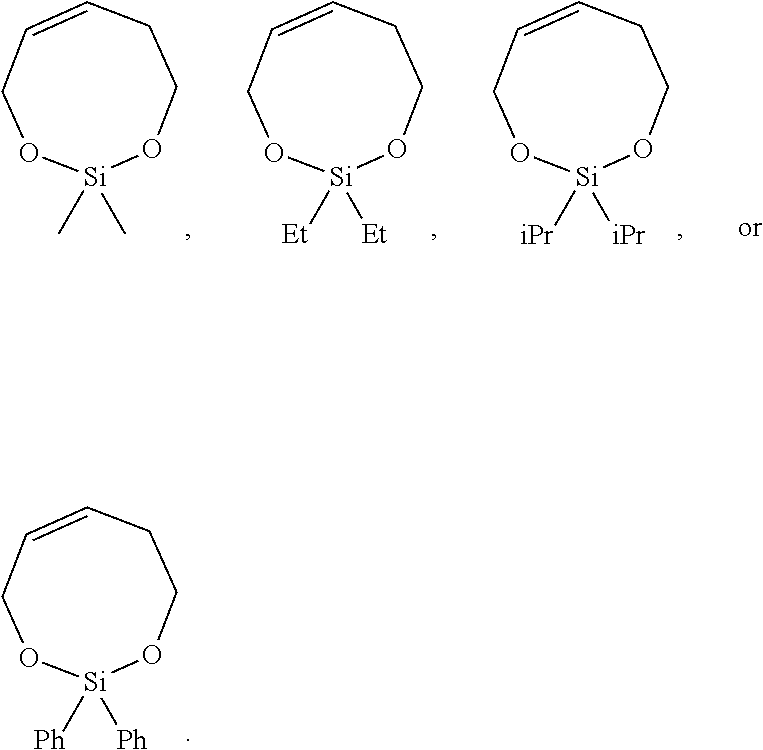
O1CCC=CCO[Si]1([Ph])[Ph].O1CCC=CCO[Si]1([Et])[Et].O1CCC=CCO[Si]1(C)C.O1CCC=CCO[Si]1([iPr])[iPr]
